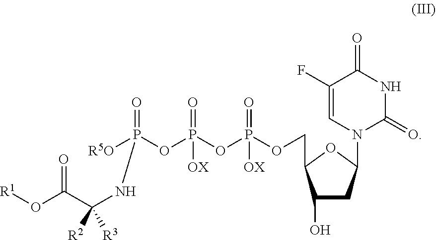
[R1]OC(C(NP(=O)(OP(OP(OCC1C(O)CC(N2C=C(F)C(=O)NC2=O)O1)(=O)[OX])(=O)[OX])[R5O])([R2])[R3])=O
